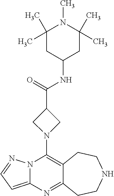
C12=C(N3CC(C(=O)NC4CC(C)(C)N(C)C(C)(C)C4)C3)N3C(=CC=N3)N=C1CCNCC2
